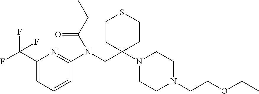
C1(C(F)(F)F)=CC=CC(N(CC2(N3CCN(CCOCC)CC3)CCSCC2)C(CC)=O)=N1
